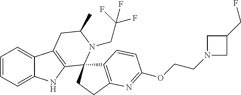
C1=CC=C2C(=C1)C1=C(N2)C2(N(CC(F)(F)F)C(C)C1)C1=C(CC2)N=C(OCCN2CC(CF)C2)C=C1
